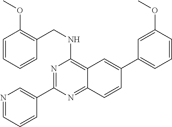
N1=C(C2=CN=CC=C2)N=C2C(=C1NCC1=C(OC)C=CC=C1)C=C(C1=CC=CC(OC)=C1)C=C2
